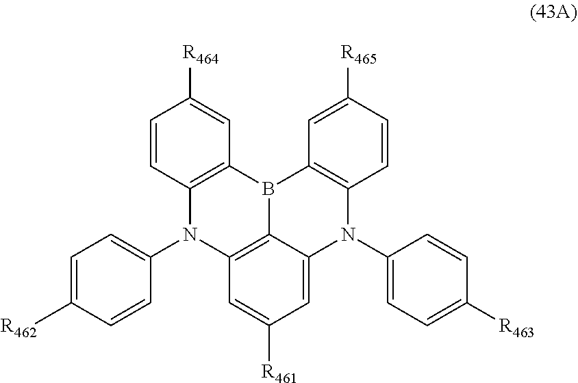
C1=CC2=C(C=C1[R464])B1C3=C(N2C2=CC=C([R462])C=C2)C=C([R461])C=C3N(C2=CC=C([R463])C=C2)C2=C1C=C([R465])C=C2
